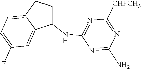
C1(NC2=NC([CHFCH3])=NC(N)=N2)CCC2=CC=C(F)C=C12
